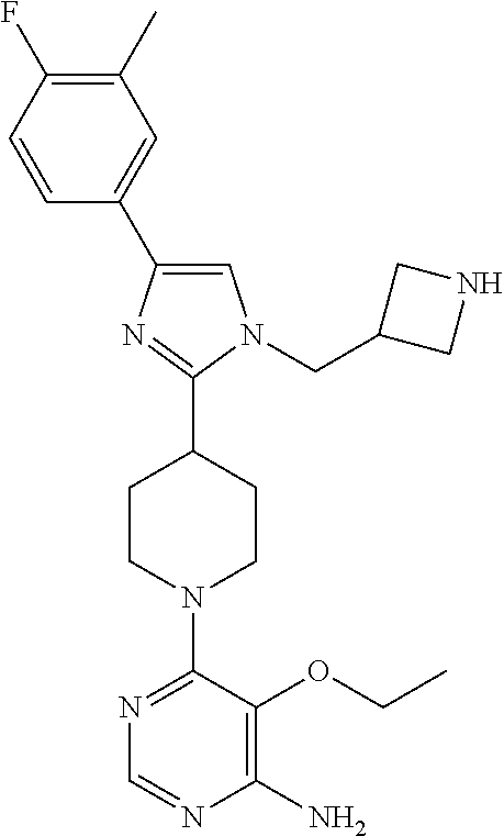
C1=C(C2=CC(C)=C(F)C=C2)N=C(C2CCN(C3=NC=NC(N)=C3OCC)CC2)N1CC1CNC1
